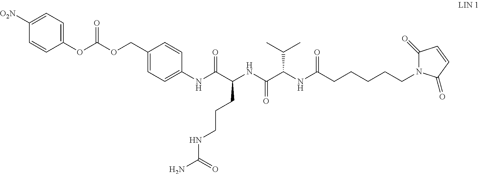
C1(OC(OCC2=CC=C(NC(C(NC(C(NC(CCCCCN3C(=O)C=CC3=O)=O)C(C)C)=O)CCCNC(N)=O)=O)C=C2)=O)=CC=C([O2N])C=C1
